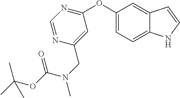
C1(OC2=NC=NC(CN(C)C(OC(C)(C)C)=O)=C2)=CC=C2C(=C1)C=CN2
